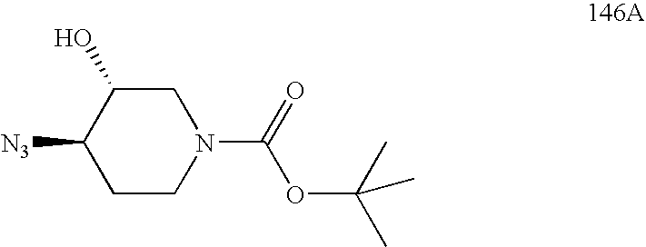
C1CN(C(=O)OC(C)(C)C)CC(O)C1[N3]
